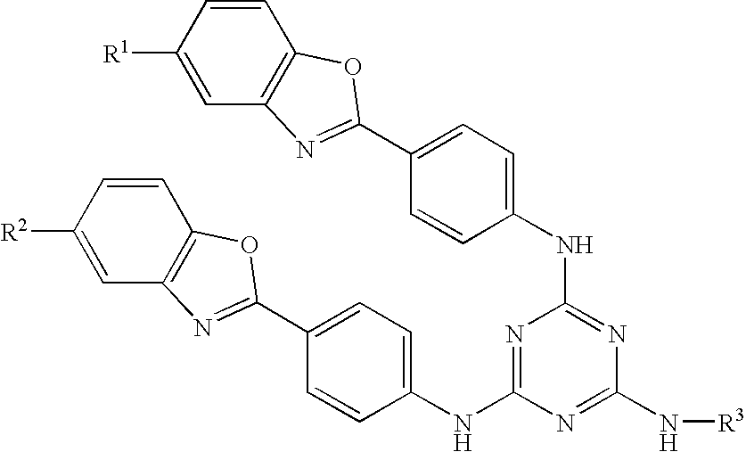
C1=C([R1])C=CC2=C1N=C(C1=CC=C(NC3=NC(N[R3])=NC(NC4=CC=C(C5=NC6=C(C=CC([R2])=C6)O5)C=C4)=N3)C=C1)O2
